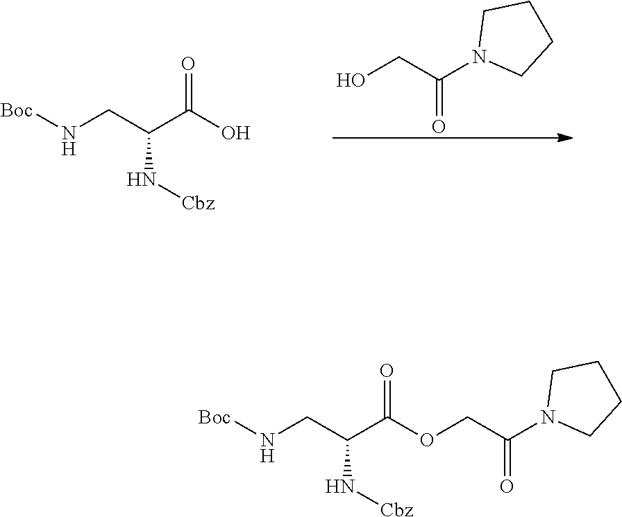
O=C(OCC(N1CCCC1)=O)C(CN[Boc])N[Cbz].O=C(O)C(CN[Boc])N[Cbz].C(O)C(N1CCCC1)=O
